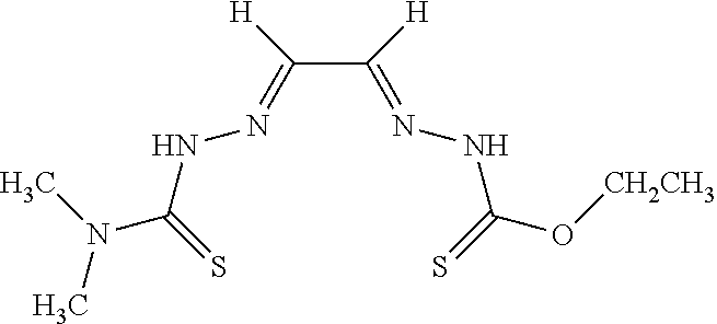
C(C([H])=NNC(O[CH2CH3])=S)([H])=NNC(N(C)C)=S
